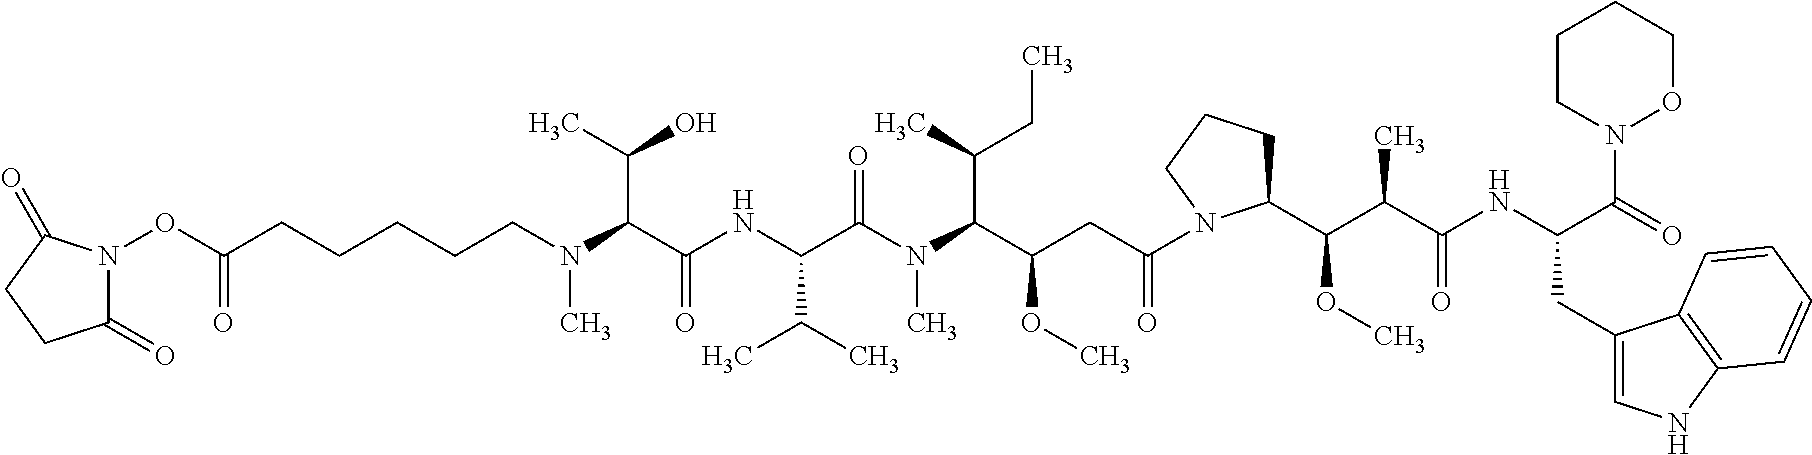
O(C(CCCCCN(C(C(NC(C(N(C(C(CC(=O)N1C(C(C(C(NC(C(N2OCCCC2)=O)CC2=CNC3=C2C=CC=C3)=O)C)OC)CCC1)OC)C(CC)C)C)=O)C(C)C)=O)C(C)O)C)=O)N1C(=O)CCC1=O
